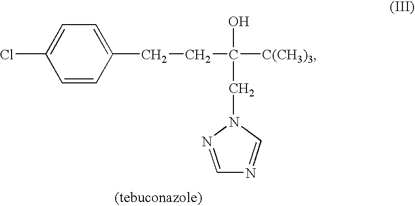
C1=CC(CCC([C(CH3)3])(O)CN2N=CN=C2)=CC=C1Cl
